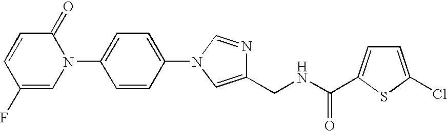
C1=C(N2C(=O)C=CC(F)=C2)C=CC(N2C=NC(CNC(=O)C3=CC=C(Cl)S3)=C2)=C1
